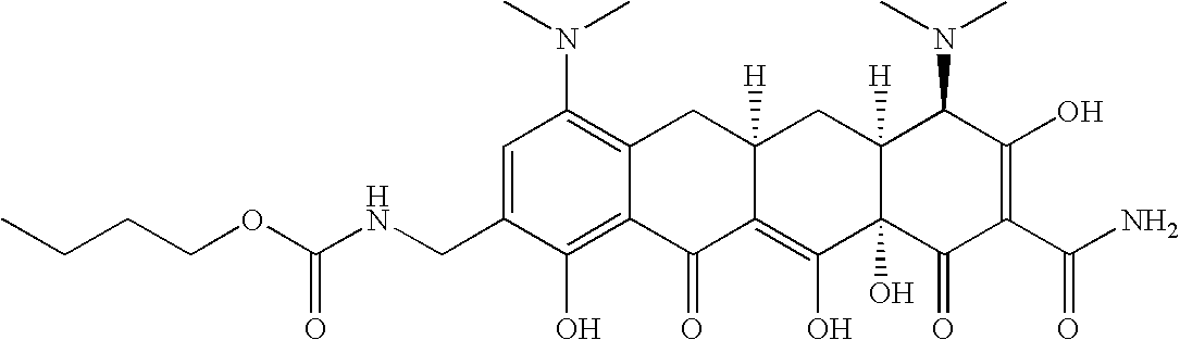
C1(CNC(OCCCC)=O)=CC(N(C)C)=C2C(=C1O)C(=O)C1=C(O)C3(O)C([H])(CC1([H])C2)C(N(C)C)C(O)=C(C(N)=O)C3=O
